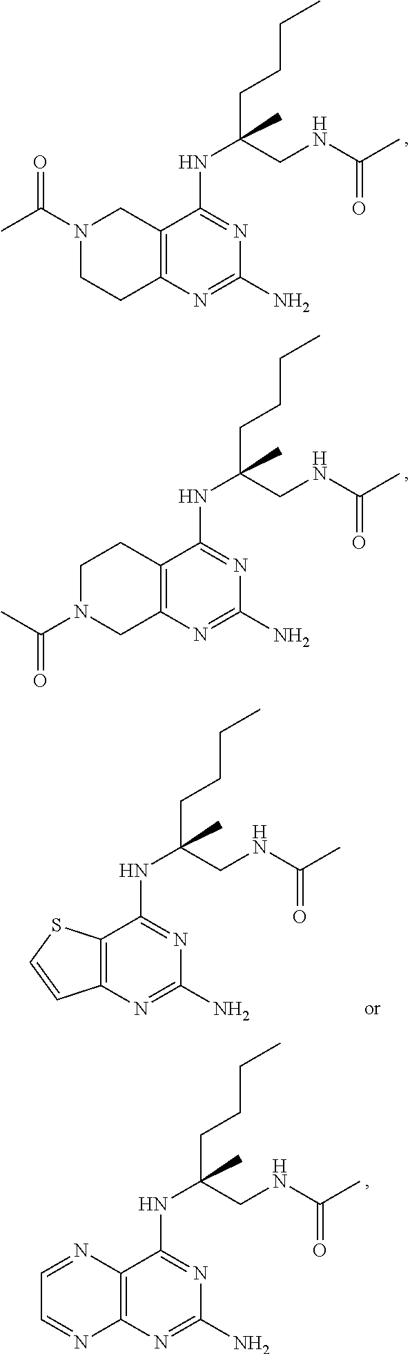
N1(C(C)=O)CCC2=C(C1)C(NC(CCCC)(CNC(=O)C)C)=NC(N)=N2.C1N(C(C)=O)CC2=C(C1)C(NC(CCCC)(CNC(=O)C)C)=NC(N)=N2.C1=NC2=C(N=C1)N=C(N)N=C2NC(CCCC)(CNC(=O)C)C.C12=C(C(NC(CCCC)(CNC(=O)C)C)=NC(N)=N1)SC=C2
